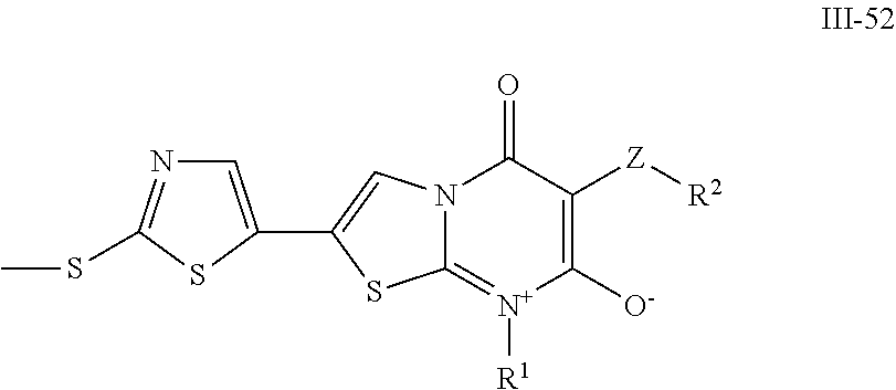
N12C(=[N+]([R1])C([O-])=C([Z][R2])C1=O)SC(C1=CN=C(SC)S1)=C2
